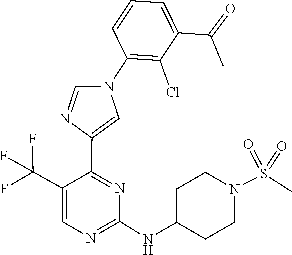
C1(NC2CCN(S(=O)(=O)C)CC2)=NC=C(C(F)(F)F)C(C2=CN(C3=C(Cl)C(C(=O)C)=CC=C3)C=N2)=N1
